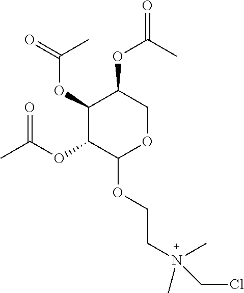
C1(OC(C)=O)C(OC(=O)C)C(OCCN(C)(CCl)C)OCC1OC(C)=O
